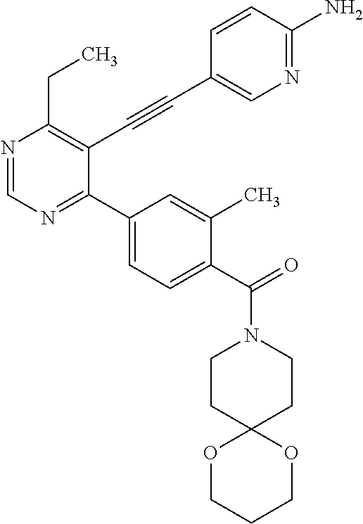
N1=CN=C(C2=CC=C(C(=O)N3CCC4(CC3)OCCCO4)C(C)=C2)C(C#CC2=CN=C(N)C=C2)=C1CC
